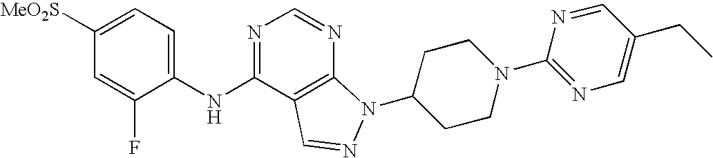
C1([MeO2S])=CC=C(NC2=NC=NC3=C2C=NN3C2CCN(C3=NC=C(CC)C=N3)CC2)C(F)=C1
